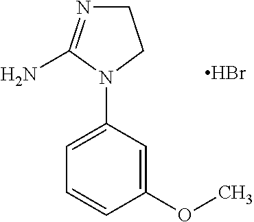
C1(N2CCN=C2N)=CC=CC(OC)=C1.Br
